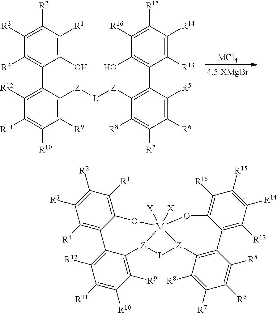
[MCl4].C1([Z][L][Z]C2=C(C3=C(O)C([R16])=C([R15])C([R14])=C3[R13])C([R5])=C([R6])C([R7])=C2[R8])=C([R9])C([R10])=C([R11])C([R12])=C1C1=C([R4])C([R3])=C([R2])C([R1])=C1O.C12=C([R9])C([R10])=C([R11])C([R12])=C1C1=C([R4])C([R3])=C([R2])C([R1])=C1O[M]13([X])([X])[Z]2[L][Z]1C1=C(C([R5])=C([R6])C([R7])=C1[R8])C1=C([R13])C([R14])=C([R15])C([R16])=C1O3
